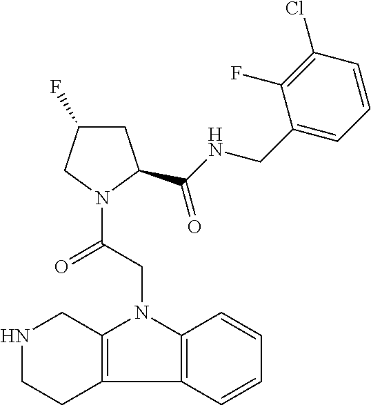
C12=C(N(CC(N3C(C(NCC4=CC=CC(Cl)=C4F)=O)CC(F)C3)=O)C3=C1CCNC3)C=CC=C2
